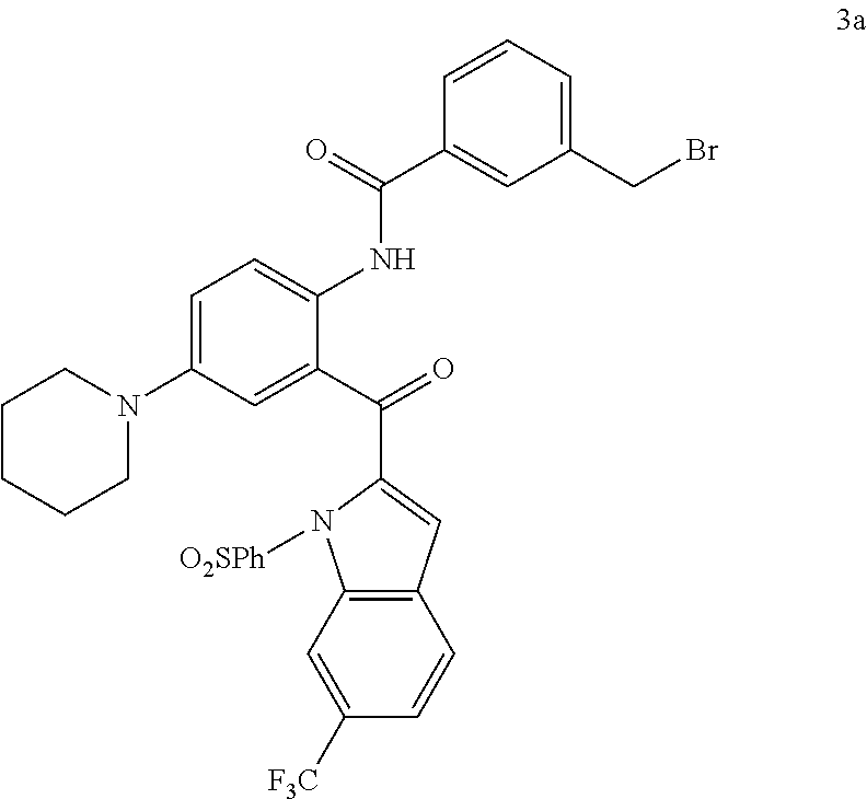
C1=C(N2CCCCC2)C=C(C(=O)C2=CC3=C(N2[O2SPh])C=C([F3C])C=C3)C(NC(C2=CC(CBr)=CC=C2)=O)=C1
